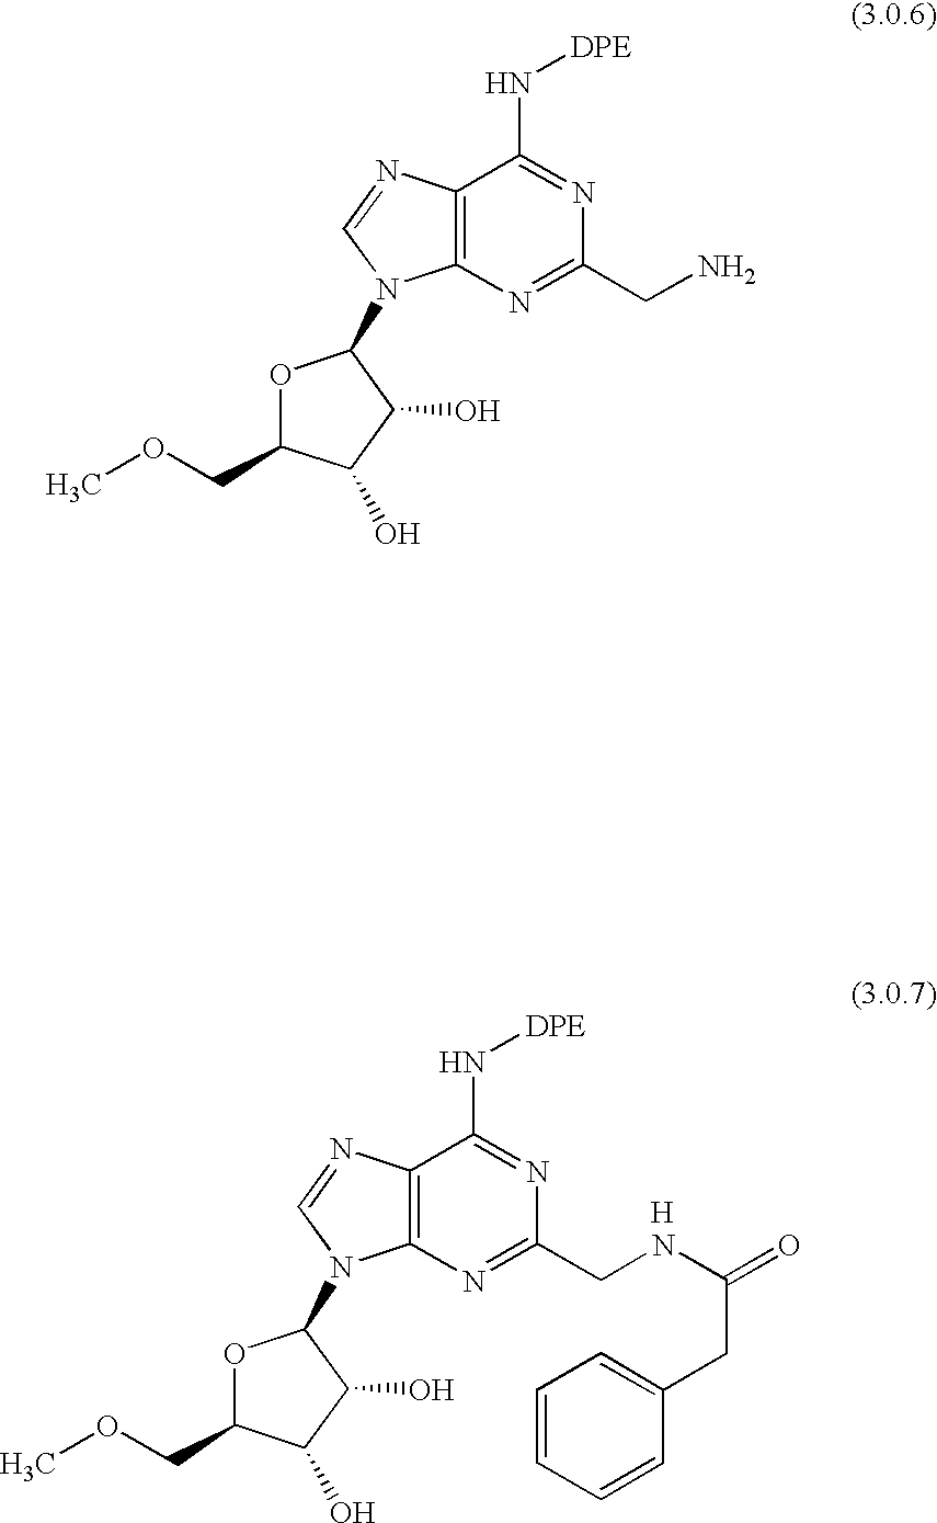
O1C(COC)C(O)C(O)C1N1C2=C(C(N[DPE])=NC(CN)=N2)N=C1.O1C(COC)C(O)C(O)C1N1C2=C(C(N[DPE])=NC(CNC(CC3=CC=CC=C3)=O)=N2)N=C1.[H]
